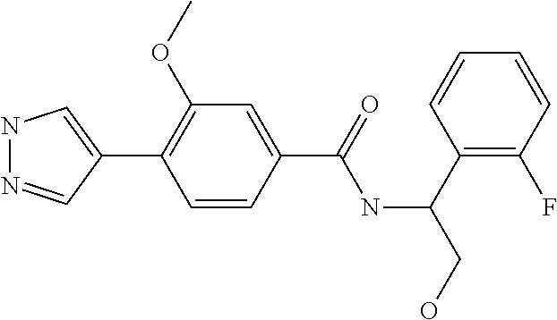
C1(C2=CNN=C2)=C(OC)C=C(C(NC(C2=C(F)C=CC=C2)CO)=O)C=C1
